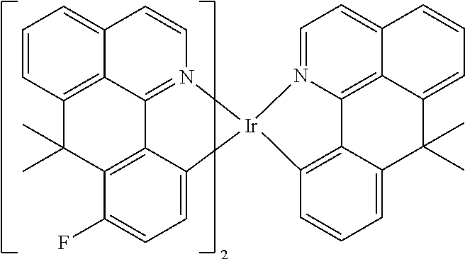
C1=CC2=C3C(=C1)C=CN1=C3C3=C(C(F)=CC=C3[Ir]13C1=C4C(=CC=C1)C(C)(C)C1=CC=CC5=CC=N3C4=C51)C2(C)C
